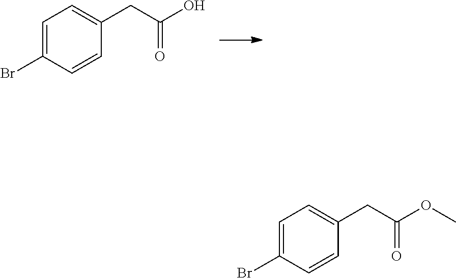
C1=C(Br)C=CC(CC(=O)O)=C1.C1=C(Br)C=CC(CC(=O)OC)=C1
